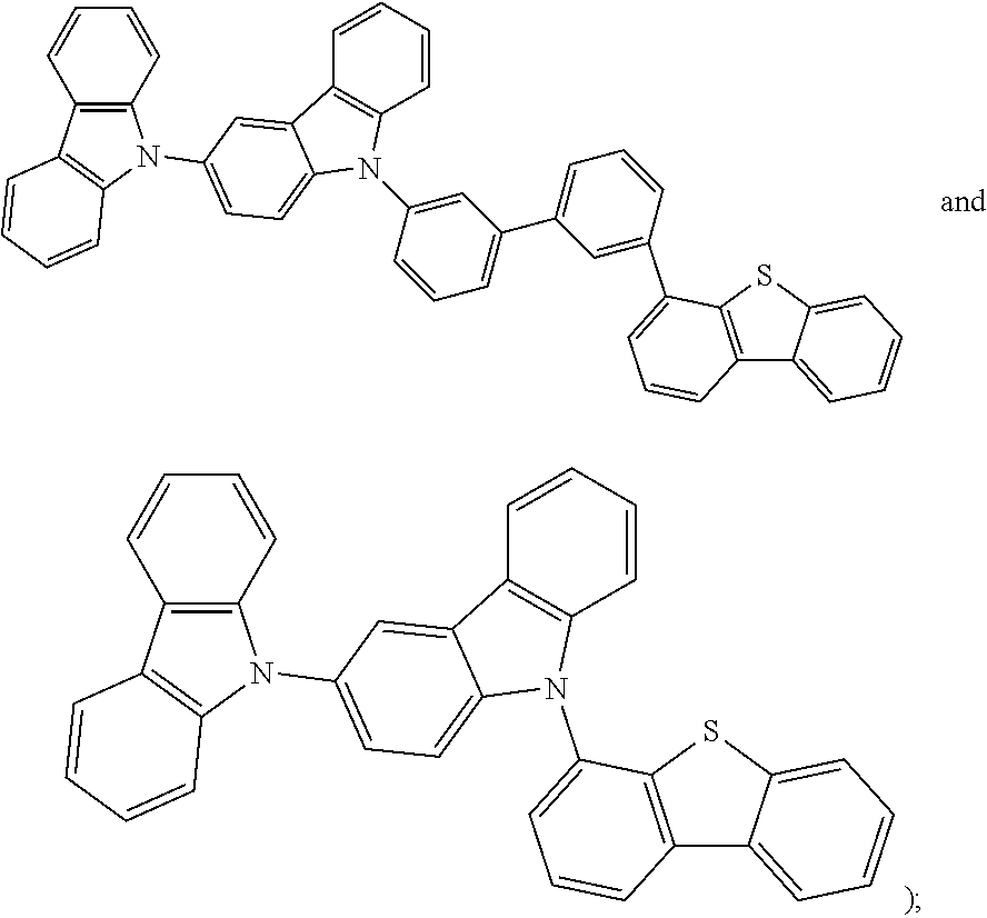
C1=CC=CC2=C1N(C1=CC(C3=CC=CC(C4=CC=CC5=C4SC4=CC=CC=C54)=C3)=CC=C1)C1=CC=C(N3C4=C(C=CC=C4)C4=C3C=CC=C4)C=C21.C1=CC=CC2=C1N(C1=CC=CC3=C1SC1=CC=CC=C31)C1=CC=C(N3C4=C(C=CC=C4)C4=C3C=CC=C4)C=C21
